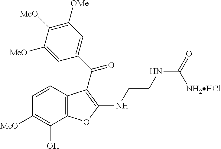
C12=C(C(O)=C([MeO])C=C1)OC(NCCNC(=O)[NH2HCl])=C2C(C1=CC([OMe])=C([MeO])C([MeO])=C1)=O
